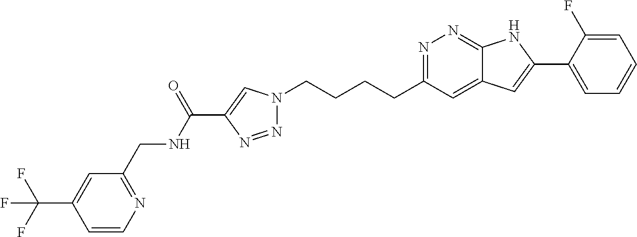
N1=C(CCCCN2N=NC(C(NCC3=NC=CC(C(F)(F)F)=C3)=O)=C2)C=C2C(=N1)NC(C1=CC=CC=C1F)=C2
